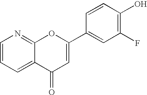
C1=CC=C2C(=N1)OC(C1=CC(F)=C(O)C=C1)=CC2=O
